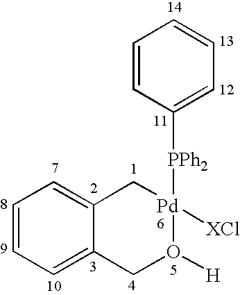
C1=CC([PPh2][Pd]2([XCl])CC3=CC=CC=C3CO2[H])=CC=C1
